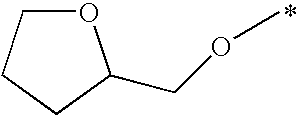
O1CCCC1COC
